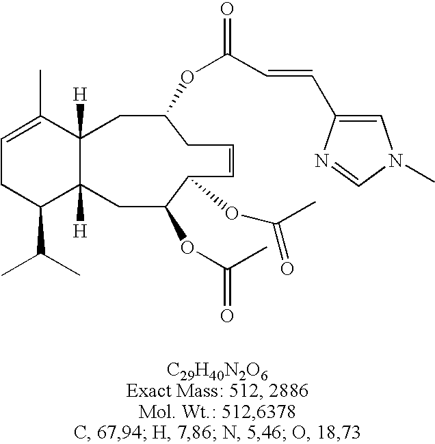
C1=C(C)C2([H])C([H])(C(C(C)C)C1)CC(OC(=O)C)C(OC(C)=O)C=CCC(OC(=O)C=CC1=CN(C)C=N1)C2
